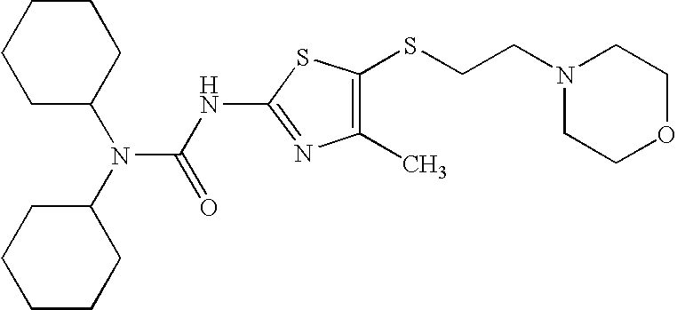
C1C(N(C(=O)NC2=NC(C)=C(SCCN3CCOCC3)S2)C2CCCCC2)CCCC1
